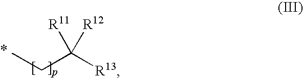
CCC([R13])([R12])[R11]
